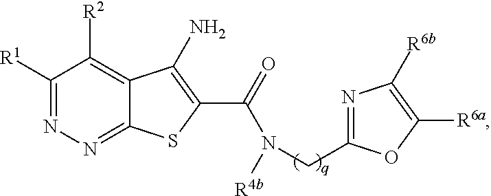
C1([R1])=NN=C2C(=C1[R2])C(N)=C(C(N([R4b])CC1=NC([R6b])=C([R6a])O1)=O)S2
